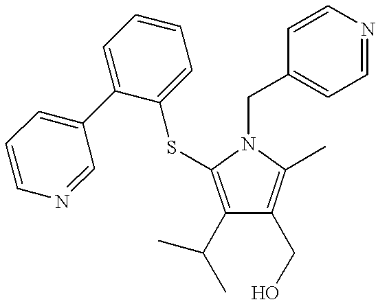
C1(C(C)C)=C(SC2=CC=CC=C2C2=CC=CN=C2)N(CC2=CC=NC=C2)C(C)=C1CO
